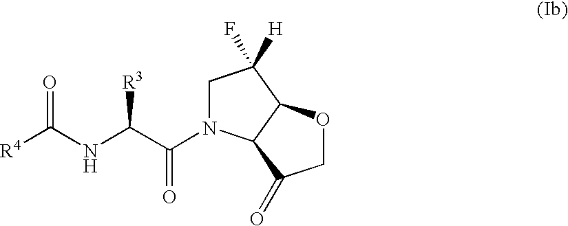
[R4]C(NC(C(N1CC([H])(F)C2C1C(=O)CO2)=O)[R3])=O
